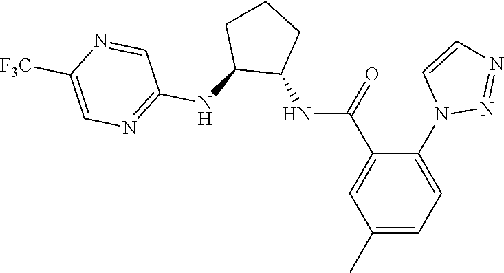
C1(N2N=NC=C2)=CC=C(C)C=C1C(=O)NC1CCCC1NC1=NC=C([F3C])N=C1
